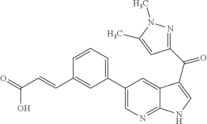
C1(C2=CC=CC(C=CC(=O)O)=C2)=CN=C2C(=C1)C(C(C1=NN(C)C(C)=C1)=O)=CN2
